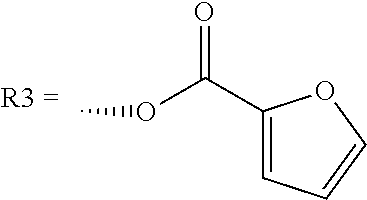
C1(C(OC)=O)=CC=CO1
